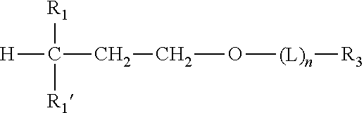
[H]C([R1])([R1])CCO[(L)n][R3]
